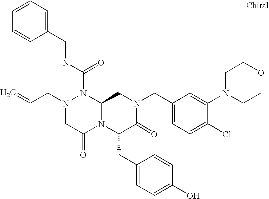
N(C(N1N(CC=C)CC(=O)N2C1CN(CC1=CC=C(Cl)C(N3CCOCC3)=C1)C(=O)C2CC1=CC=C(O)C=C1)=O)CC1=CC=CC=C1
